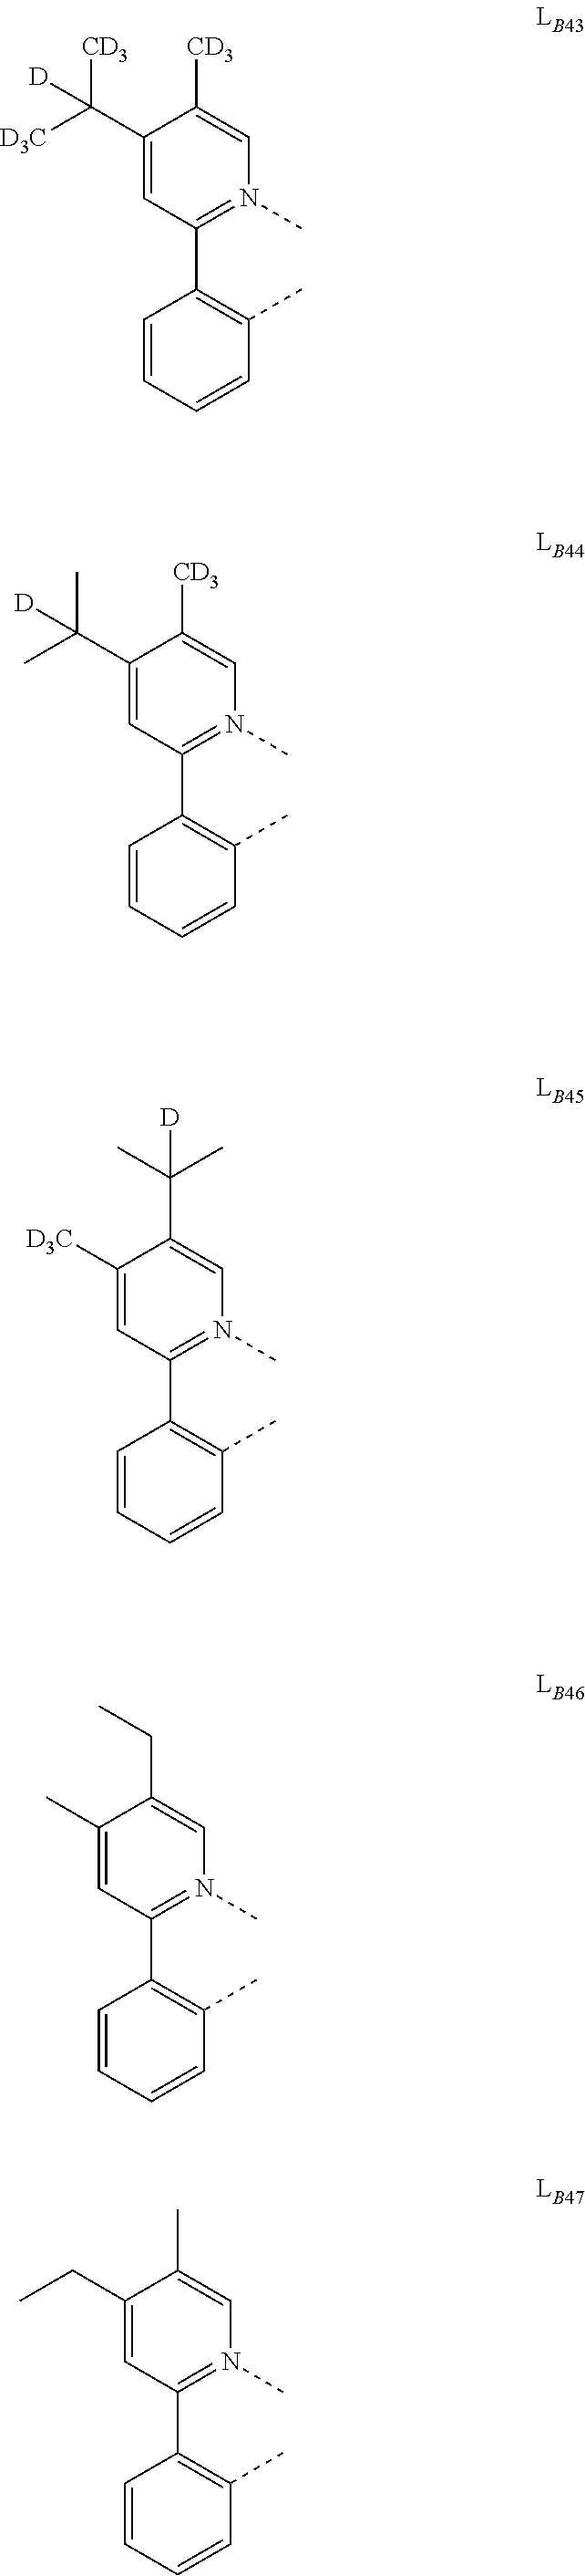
C1(C(C)(C)[D])=CC(C2=C(C)C=CC=C2)=N(C)C=C1[CD3].C1([D3C])=CC(C2=C(C)C=CC=C2)=N(C)C=C1C(C)(C)[D].C1(C)=CC(C2=C(C)C=CC=C2)=N(C)C=C1CC.C1(CC)=CC(C2=C(C)C=CC=C2)=N(C)C=C1C.C1(C([CD3])([D3C])[D])=CC(C2=C(C)C=CC=C2)=N(C)C=C1[CD3]
